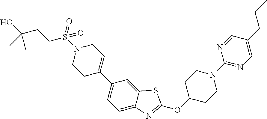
C1C(C2=CC=C3C(=C2)SC(OC2CCN(C4=NC=C(CCC)C=N4)CC2)=N3)=CCN(S(CCC(O)(C)C)(=O)=O)C1
